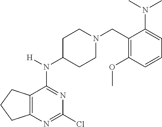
C12=C(N=C(Cl)N=C1N([H])C1CCN(CC3=C(OC)C=CC=C3N(C)C)CC1)CCC2
